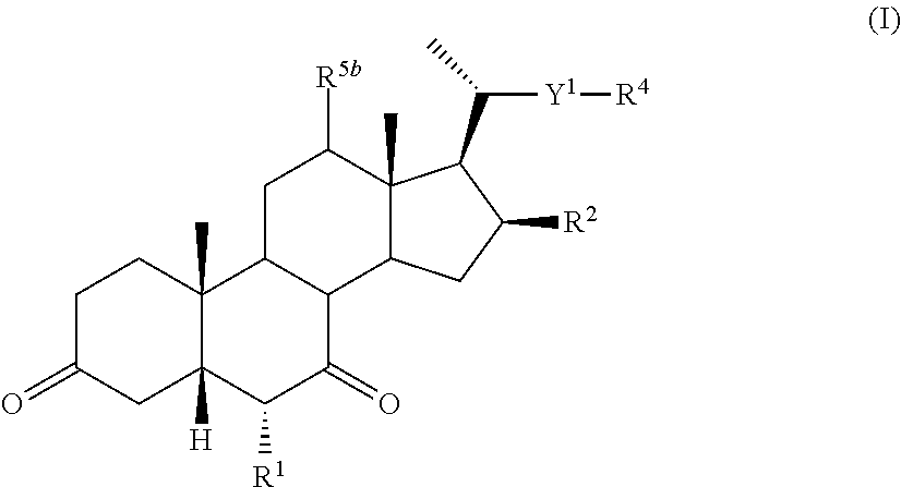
C1C(=O)CC2([H])C(C)(C1)C1C(C(=O)C2[R1])C2C(C)(C([R5b])C1)C(C([Y1][R4])C)C([R2])C2
